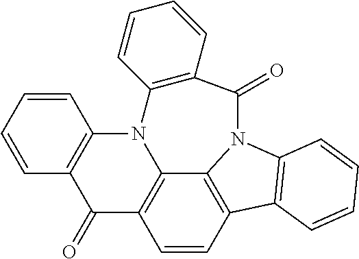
C1=CC2=C3C4=C1C(=O)C1=C(N4C4=C(C=CC=C4)C(=O)N3C3=C2C=CC=C3)C=CC=C1
